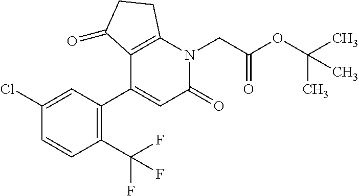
C1=C(Cl)C=CC(C(F)(F)F)=C1C1=CC(=O)N(CC(OC(C)(C)C)=O)C2=C1C(=O)CC2
